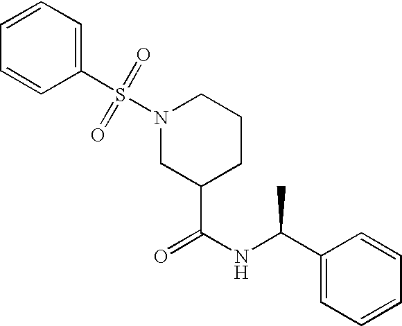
C1(S(=O)(=O)N2CC(C(NC(C3=CC=CC=C3)C)=O)CCC2)=CC=CC=C1
